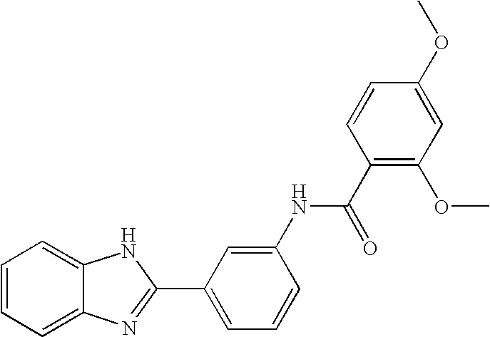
C12=CC=CC=C1NC(C1=CC=CC(NC(C3=C(OC)C=C(OC)C=C3)=O)=C1)=N2
